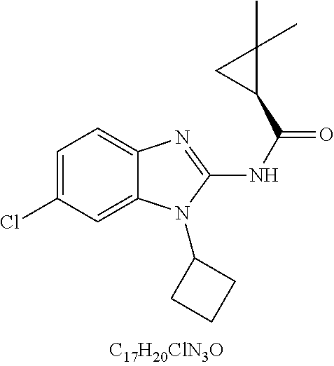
C1=C(Cl)C=C2C(=C1)N=C(NC(=O)C1C(C)(C)C1)N2C1CCC1
